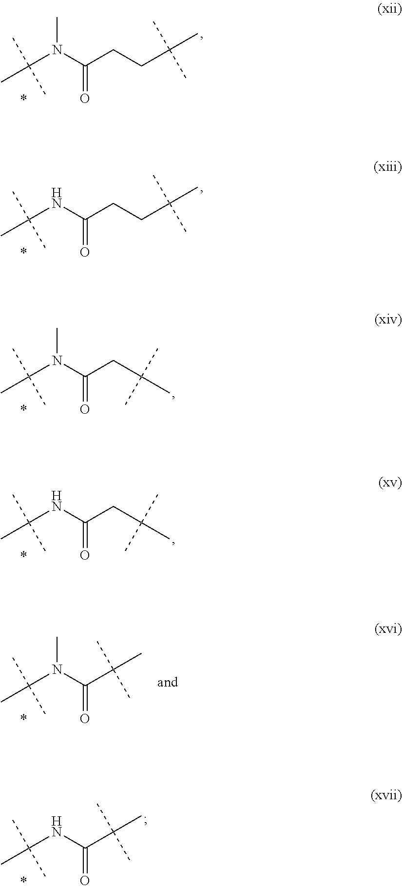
CC(N(C(CCC(C)(C)C)=O)C)(C)C.CC(NC(CCC(C)(C)C)=O)(C)C.CC(N(C(CC(C)(C)C)=O)C)(C)C.CC(NC(CC(C)(C)C)=O)(C)C.CC(NC(C(C)(C)C)=O)(C)C.CC(N(C(C(C)(C)C)=O)C)(C)C
